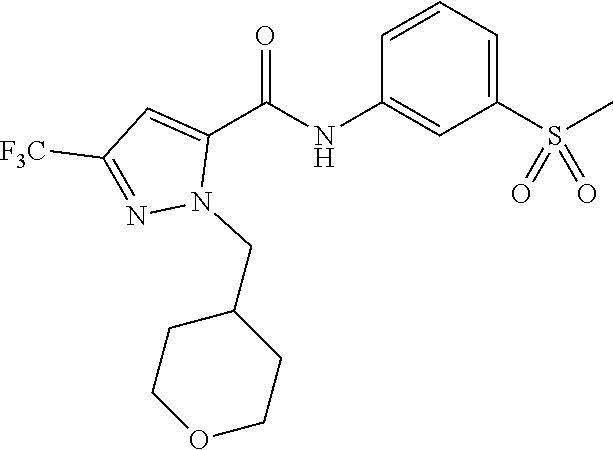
O=C(NC1=CC(S(C)(=O)=O)=CC=C1)C1=CC([F3C])=NN1CC1CCOCC1
